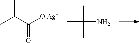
CC(C([O-Ag+])=O)C.CC(N)(C)C
